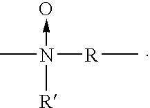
CN([R]C)([R])->O
